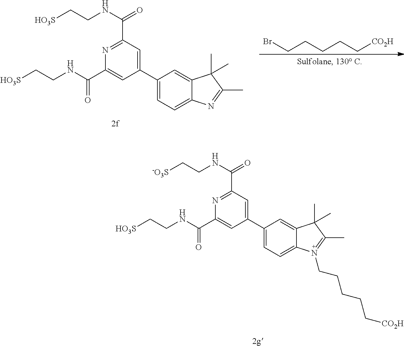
C1(C(NCC[-O3S])=O)=NC(C(NCC[HO3S])=O)=CC(C2=CC=C3C(=C2)C(C)(C)C(C)=N3CCCCC[CO2H])=C1.C1(C(NCC[HO3S])=O)=NC(C(NCC[HO3S])=O)=CC(C2=CC=C3C(=C2)C(C)(C)C(C)=N3)=C1.BrCCCCC[CO2H]
